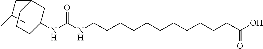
C12CC3CC(NC(NCCCCCCCCCCCC(O)=O)=O)(C1)CC(C2)C3
